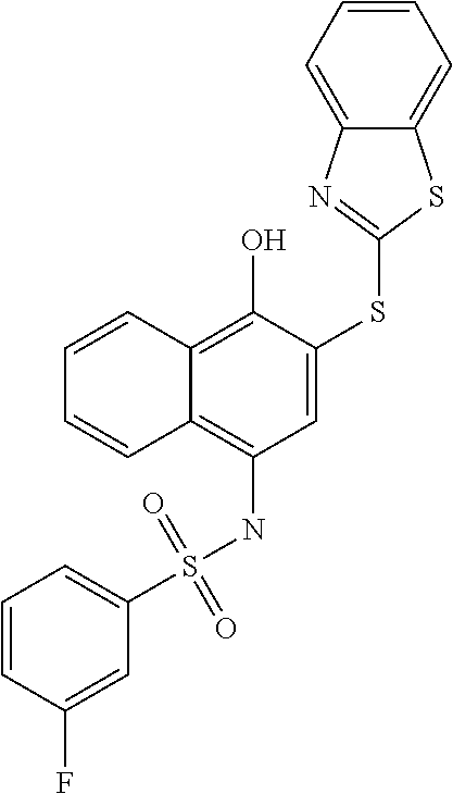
C1=C(SC2=NC3=CC=CC=C3S2)C(O)=C2C(=C1NS(C1=CC=CC(F)=C1)(=O)=O)C=CC=C2
